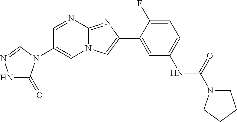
C1=NC2=NC(C3=CC(NC(=O)N4CCCC4)=CC=C3F)=CN2C=C1N1C(=O)NN=C1
